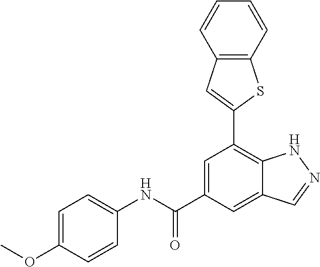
C1=CC(NC(C2=CC(C3=CC4=C(S3)C=CC=C4)=C3C(=C2)C=NN3)=O)=CC=C1OC
